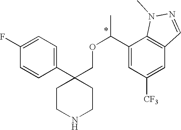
C1(F)=CC=C(C2(COC(C3=CC([CF3])=CC4=C3N(C)N=C4)C)CCNCC2)C=C1
